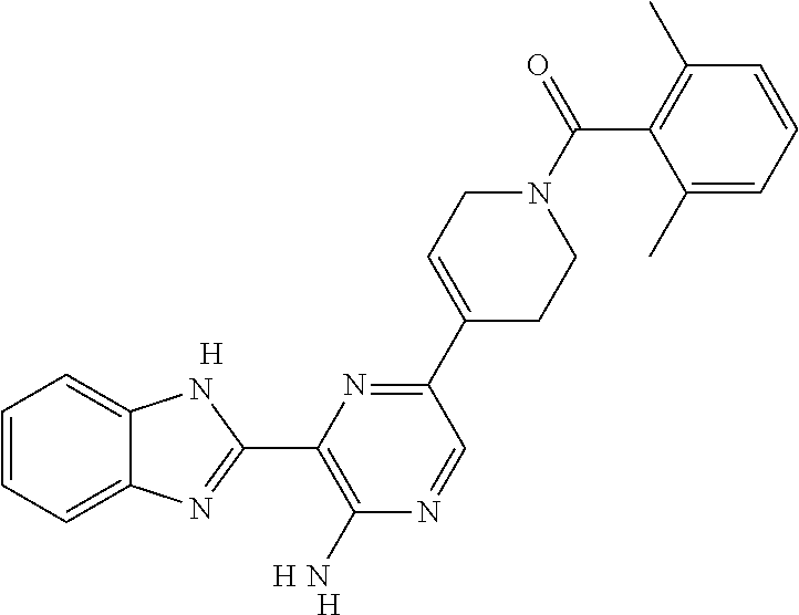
[H].[H].[H].C1=CC=C2C(=C1)NC(C1=C(N)N=CC(C3=CCN(C(C4=C(C)C=CC=C4C)=O)CC3)=N1)=N2
